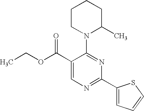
C1(C(OCC)=O)=CN=C(C2=CC=CS2)N=C1N1C(C)CCCC1
